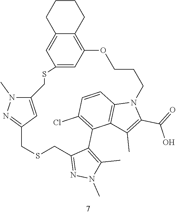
C12=CC(=C3C(=C1)CCCC3)OCCCN1C3=C(C(=C(Cl)C=C3)C3=C(C)N(C)N=C3CSCC3=NN(C)C(=C3)CS2)C(C)=C1C(=O)O
